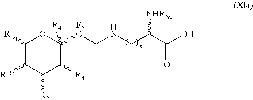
C1([R])C([R1])C([R2])C([R3])C([F2C]CNCC([NHR5a])C(=O)O)([R4])O1
